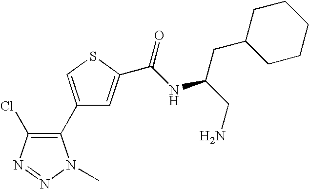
C1(C2=C(Cl)N=NN2C)=CSC(C(NC(CN)CC2CCCCC2)=O)=C1
